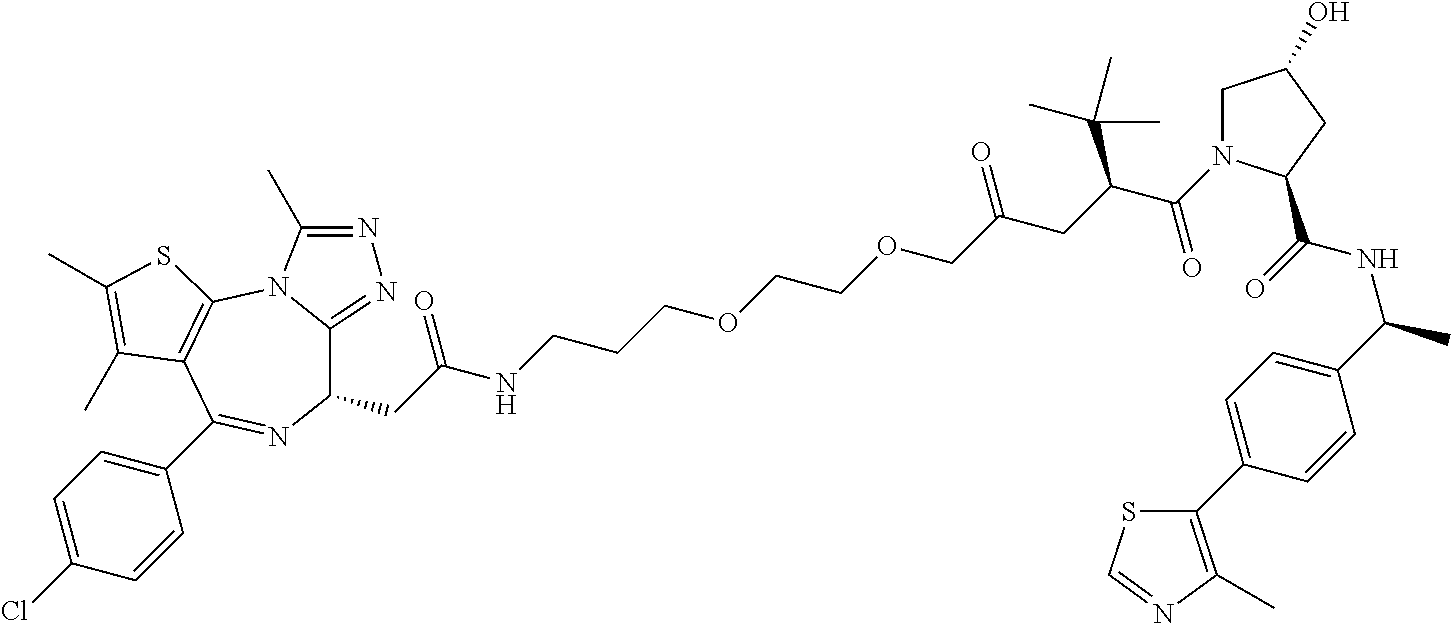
C1(CC(NCCCOCCOCC(CC(C(=O)N2CC(O)CC2C(=O)NC(C)C2=CC=C(C3=C(C)N=CS3)C=C2)C(C)(C)C)=O)=O)C2=NN=C(C)N2C2=C(C(C3=CC=C(Cl)C=C3)=N1)C(C)=C(C)S2
